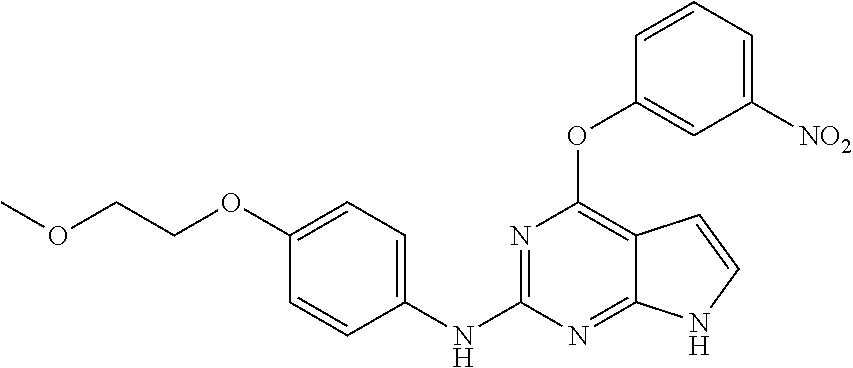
C1(NC2=NC(OC3=CC([NO2])=CC=C3)=C3C(=N2)NC=C3)=CC=C(OCCOC)C=C1
